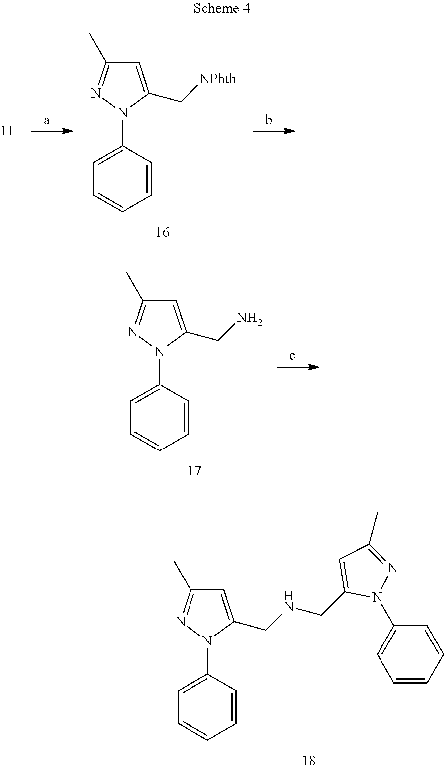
C1=C(N2C(C[NPhth])=CC(C)=N2)C=CC=C1.C1=C(N2C(CNCC3=CC(C)=NN3C3=CC=CC=C3)=CC(C)=N2)C=CC=C1.C1=C(N2C(CN)=CC(C)=N2)C=CC=C1
